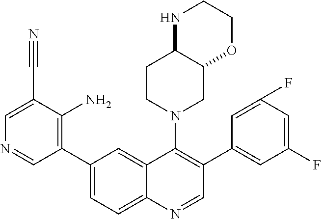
C1=C(C#N)C(N)=C(C2=CC=C3C(=C2)C(N2CC4C(CC2)NCCO4)=C(C2=CC(F)=CC(F)=C2)C=N3)C=N1
